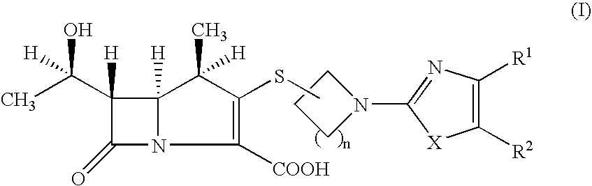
C1N(C2=NC([R1])=C([R2])[X]2)CC1.C1([H])(C(C)(O)[H])C(=O)N2C1([H])C(C)([H])C(SC)=C2[COOH]
